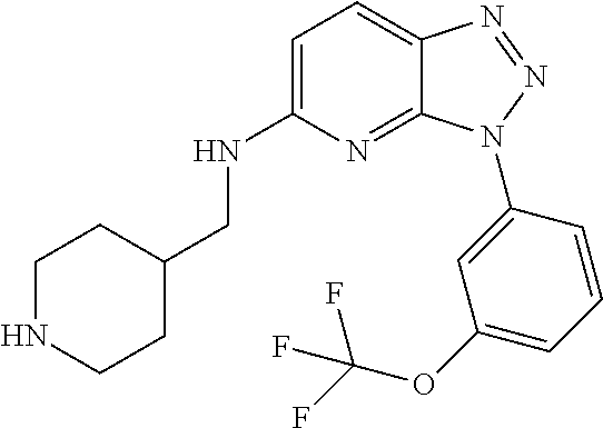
C1=C(NCC2CCNCC2)N=C2C(=C1)N=NN2C1=CC(OC(F)(F)F)=CC=C1
